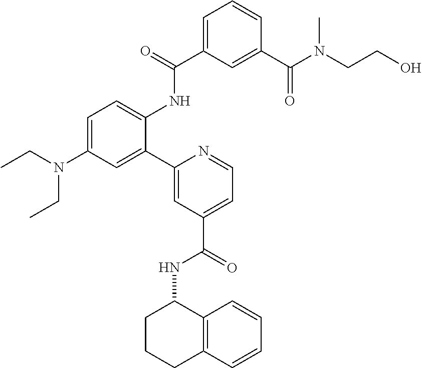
C1=C(N(CC)CC)C=C(C2=CC(C(=O)NC3CCCC4=C3C=CC=C4)=CC=N2)C(NC(C2=CC=CC(C(N(CCO)C)=O)=C2)=O)=C1
